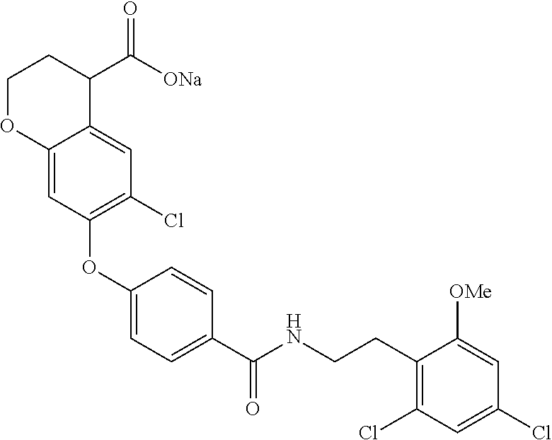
C1(OC2=C(Cl)C=C3C(=C2)OCCC3C([ONa])=O)=CC=C(C(NCCC2=C(Cl)C=C(Cl)C=C2[OMe])=O)C=C1
